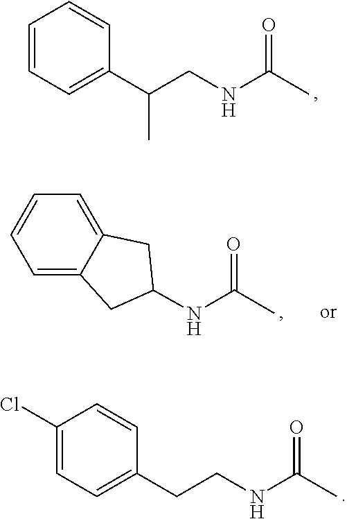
C1=CC=C(C(CNC(C)=O)C)C=C1.C1(Cl)=CC=C(CCNC(C)=O)C=C1.N(C(C)=O)C1CC2=CC=CC=C2C1
